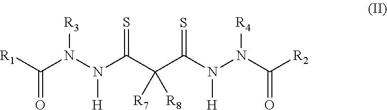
C(N(N(C(C(C(N(N(C([R2])=O)[R4])[H])=S)([R7])[R8])=S)[H])[R3])([R1])=O
